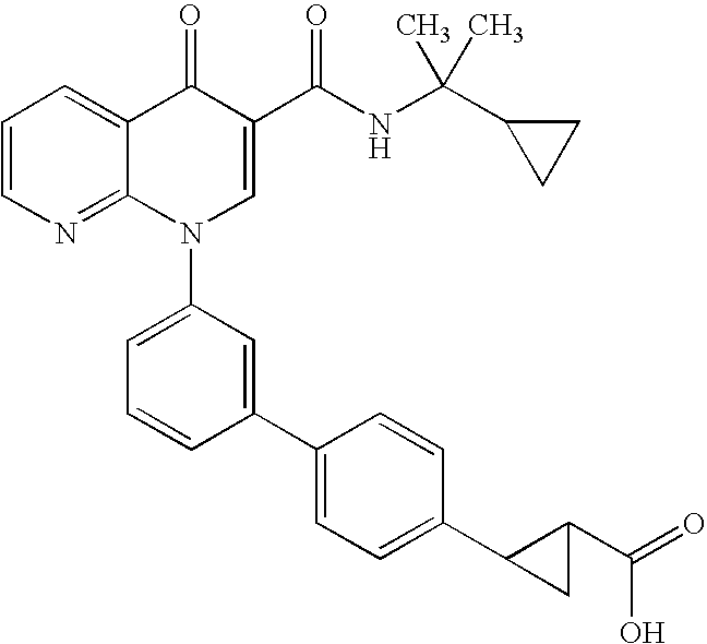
C1=CN=C2C(=C1)C(=O)C(C(NC(C1CC1)(C)C)=O)=CN2C1=CC=CC(C2=CC=C(C3C(C(=O)O)C3)C=C2)=C1
